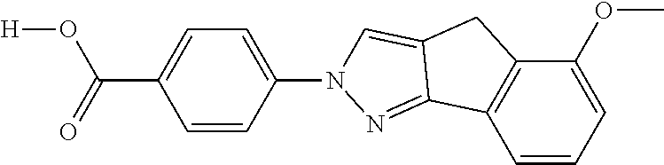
C1=CC(N2C=C3CC4=C(C=CC=C4OC)C3=N2)=CC=C1C(=O)O[H]
